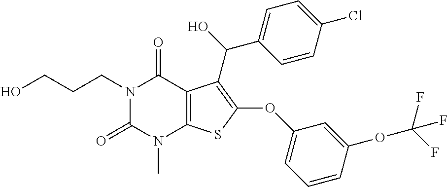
N1(CCCO)C(=O)N(C)C2=C(C1=O)C(C(C1=CC=C(Cl)C=C1)O)=C(OC1=CC=CC(OC(F)(F)F)=C1)S2
